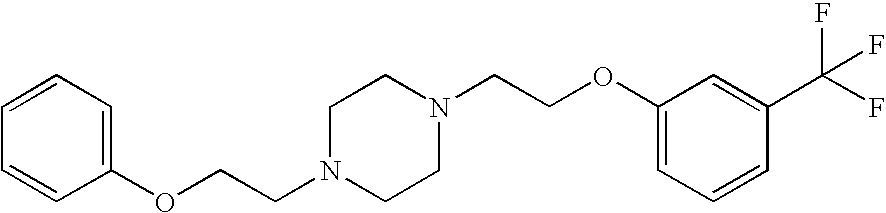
C1=CC=C(OCCN2CCN(CCOC3=CC=CC(C(F)(F)F)=C3)CC2)C=C1
